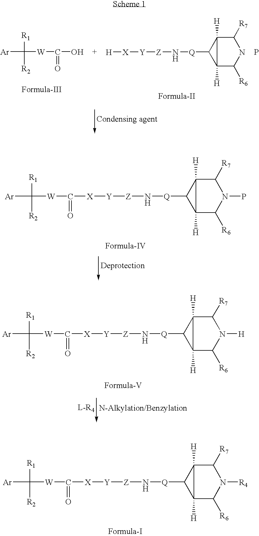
[Ar]C([R1])([R2])[W]C(=O)[X][Y][Z]N[Q]C1C2([H])C([R6])N([R4])C([R7])C12[H].[Ar]C([R2])([R1])[W]C(=O)O.[H][X][Y][Z]N[Q]C1C2([H])C([R6])NC([R7])C12[H].P.[Ar]C([R1])([R2])[W]C(=O)[X][Y][Z]N[Q]C1C2([H])C([R6])N(P)C([R7])C12[H].[Ar]C([R1])([R2])[W]C(=O)[X][Y][Z]N[Q]C1C2([H])C([R6])N([H])C([R7])C12[H]
